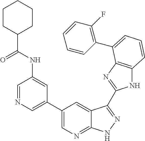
C1(C2=CN=CC(NC(C3CCCCC3)=O)=C2)=CN=C2C(=C1)C(C1=NC3=C(N1)C=CC=C3C1=C(F)C=CC=C1)=NN2
